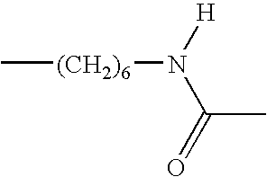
C[(CH2)6]N([H])C(=O)C
